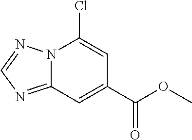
ClC1=CC(C(OC)=O)=CC2=NC=NN12
